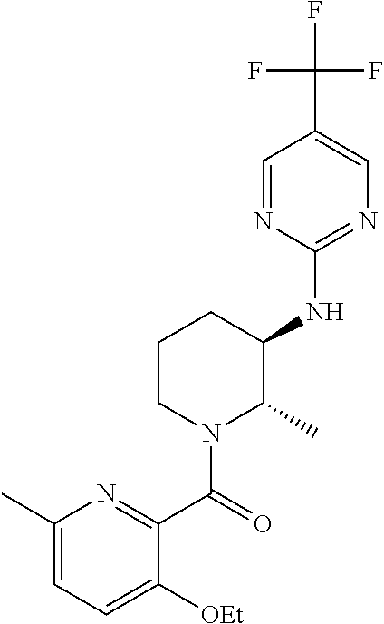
C1(C)=CC=C([OEt])C(C(=O)N2C(C)C(NC3=NC=C(C(F)(F)F)C=N3)CCC2)=N1
